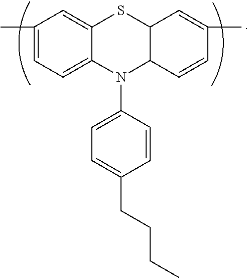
N1(C2=CC=C(CCCC)C=C2)C2C(SC3=CC(C)=CC=C13)C=C(C)C=C2
